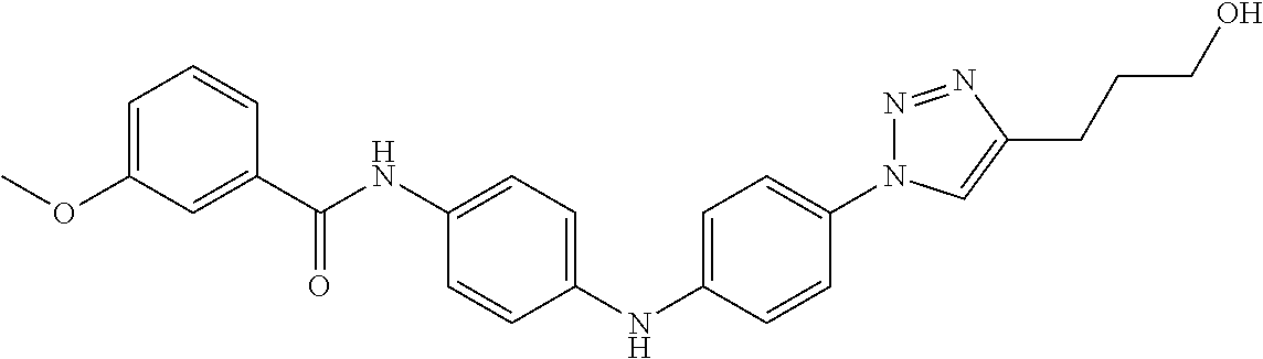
C1(NC2=CC=C(N3N=NC(CCCO)=C3)C=C2)=CC=C(NC(C2=CC(OC)=CC=C2)=O)C=C1
